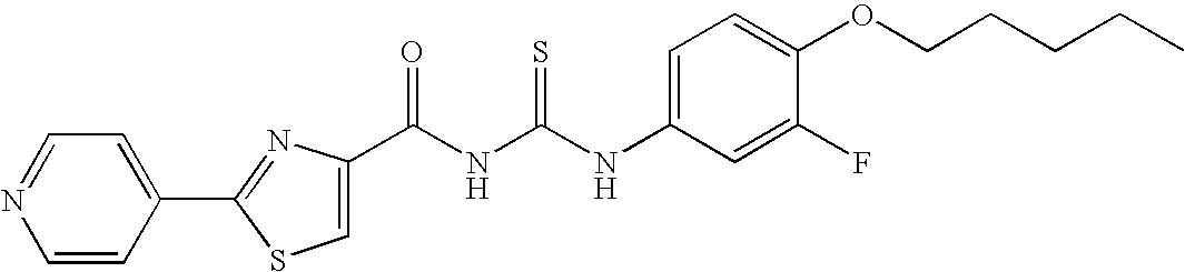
N(C(NC(=O)C1=CSC(C2=CC=NC=C2)=N1)=S)C1=CC=C(OCCCCC)C(F)=C1
